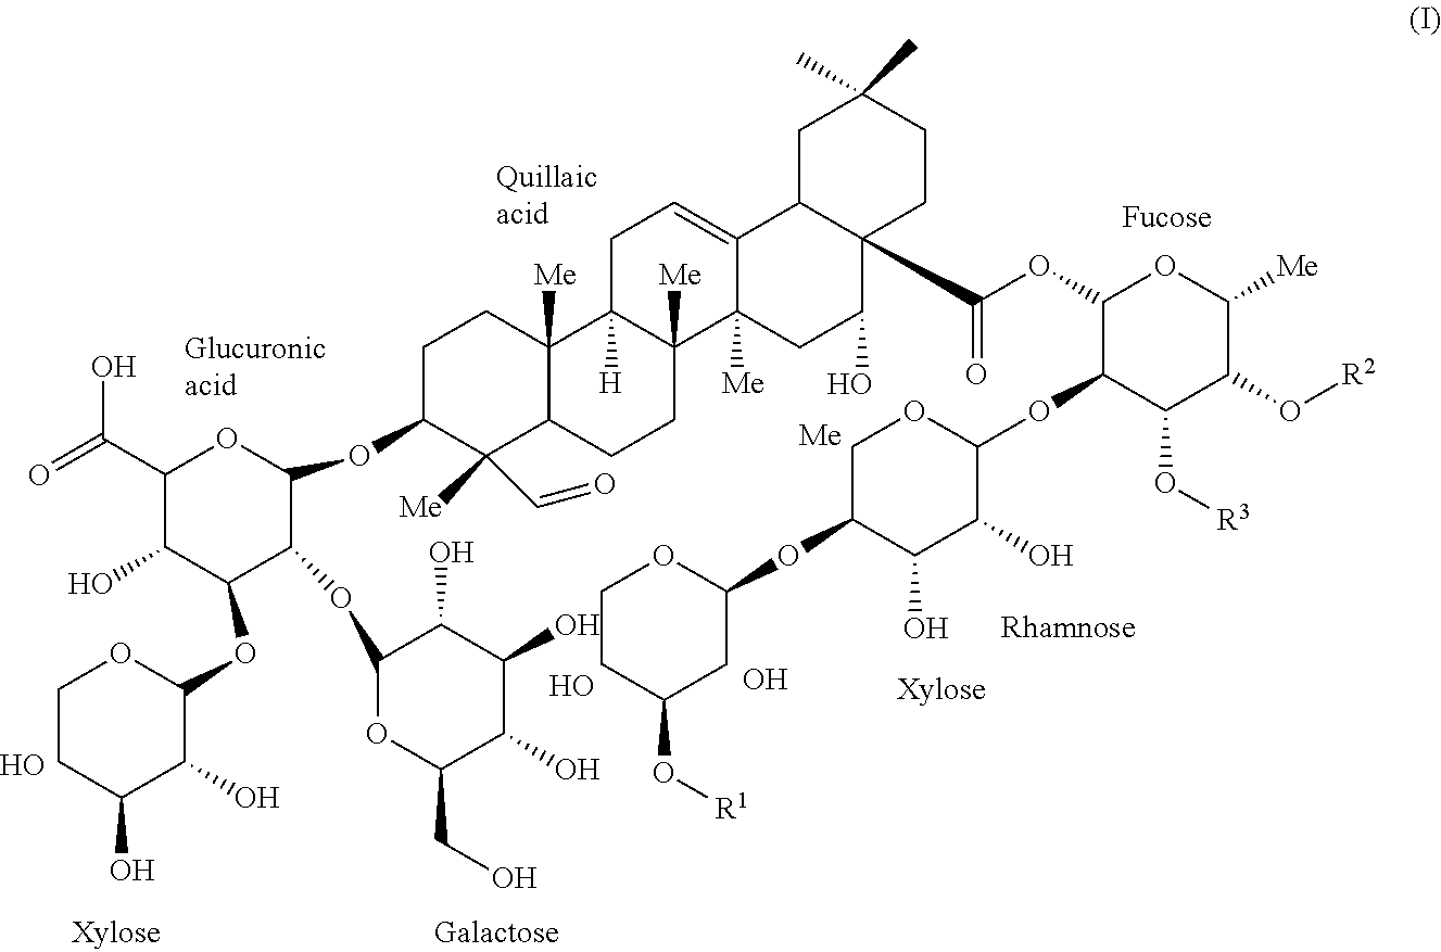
C1C(OC2OC(C(O)=O)C(O)C(OC3OCCC(O)C3O)C2OC2OC(CO)C(O)C(O)C2O)C([Me])(C=O)C2C([Me])(C1)C1([H])C([Me])(CC2)C2([Me])C(=CC1)C1CC(C)(C)CCC1(C(OC1C(OC3C(O)C(O)C(OC4CC(O[R1])CCO4)CO3)C(O[R3])C(O[R2])C([Me])O1)=O)C(O)C2.O.O.O
